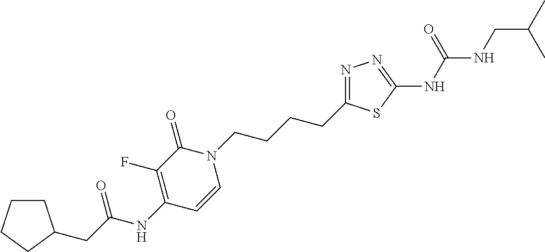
C1CCCC1CC(=O)NC1=C(F)C(=O)N(CCCCC2=NN=C(NC(=O)NCC(C)C)S2)C=C1
